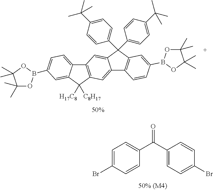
C1=C(Br)C=CC(C(C2=CC=C(Br)C=C2)=O)=C1.C1(C)(C)OB(C2=CC=C3C4=C(C([H17C8])([C8H17])C3=C2)C=C2C(=C4)C(C3=CC=C(C(C)(C)C)C=C3)(C3=CC=C(C(C)(C)C)C=C3)C3=C2C=CC(B2OC(C)(C)C(C)(C)O2)=C3)OC1(C)C
